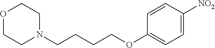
O1CCN(CCCCOC2=CC=C([NO2])C=C2)CC1
